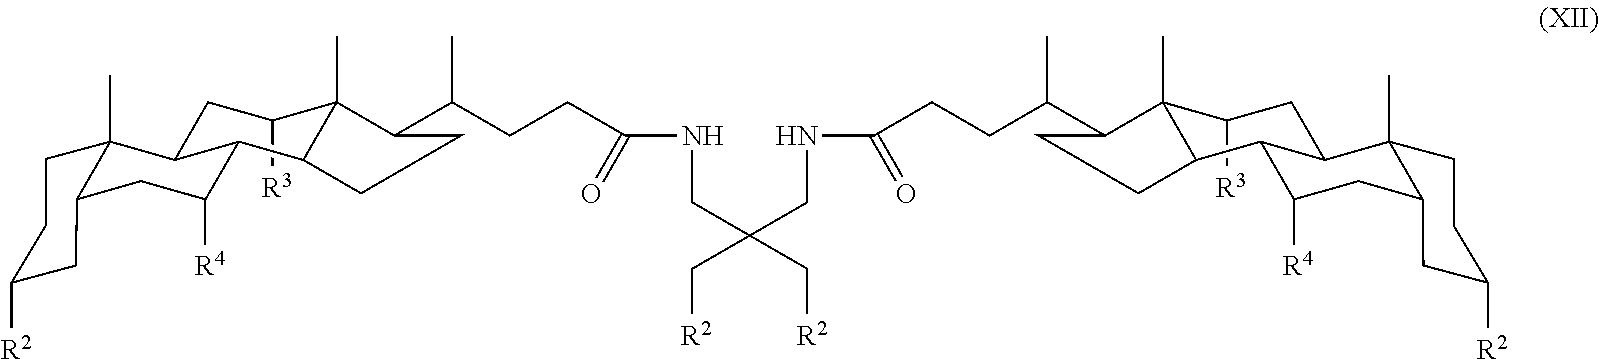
C1([R3])CC2C3(C)C(CC([R4])C2C2C1(C)C(C(CCC(NCC(C[R2])(CNC(CCC(C1C4(C)C([R3])CC5C6(C)C(CC([R4])C5C4CC1)CC([R2])CC6)C)=O)C[R2])=O)C)CC2)CC([R2])CC3
